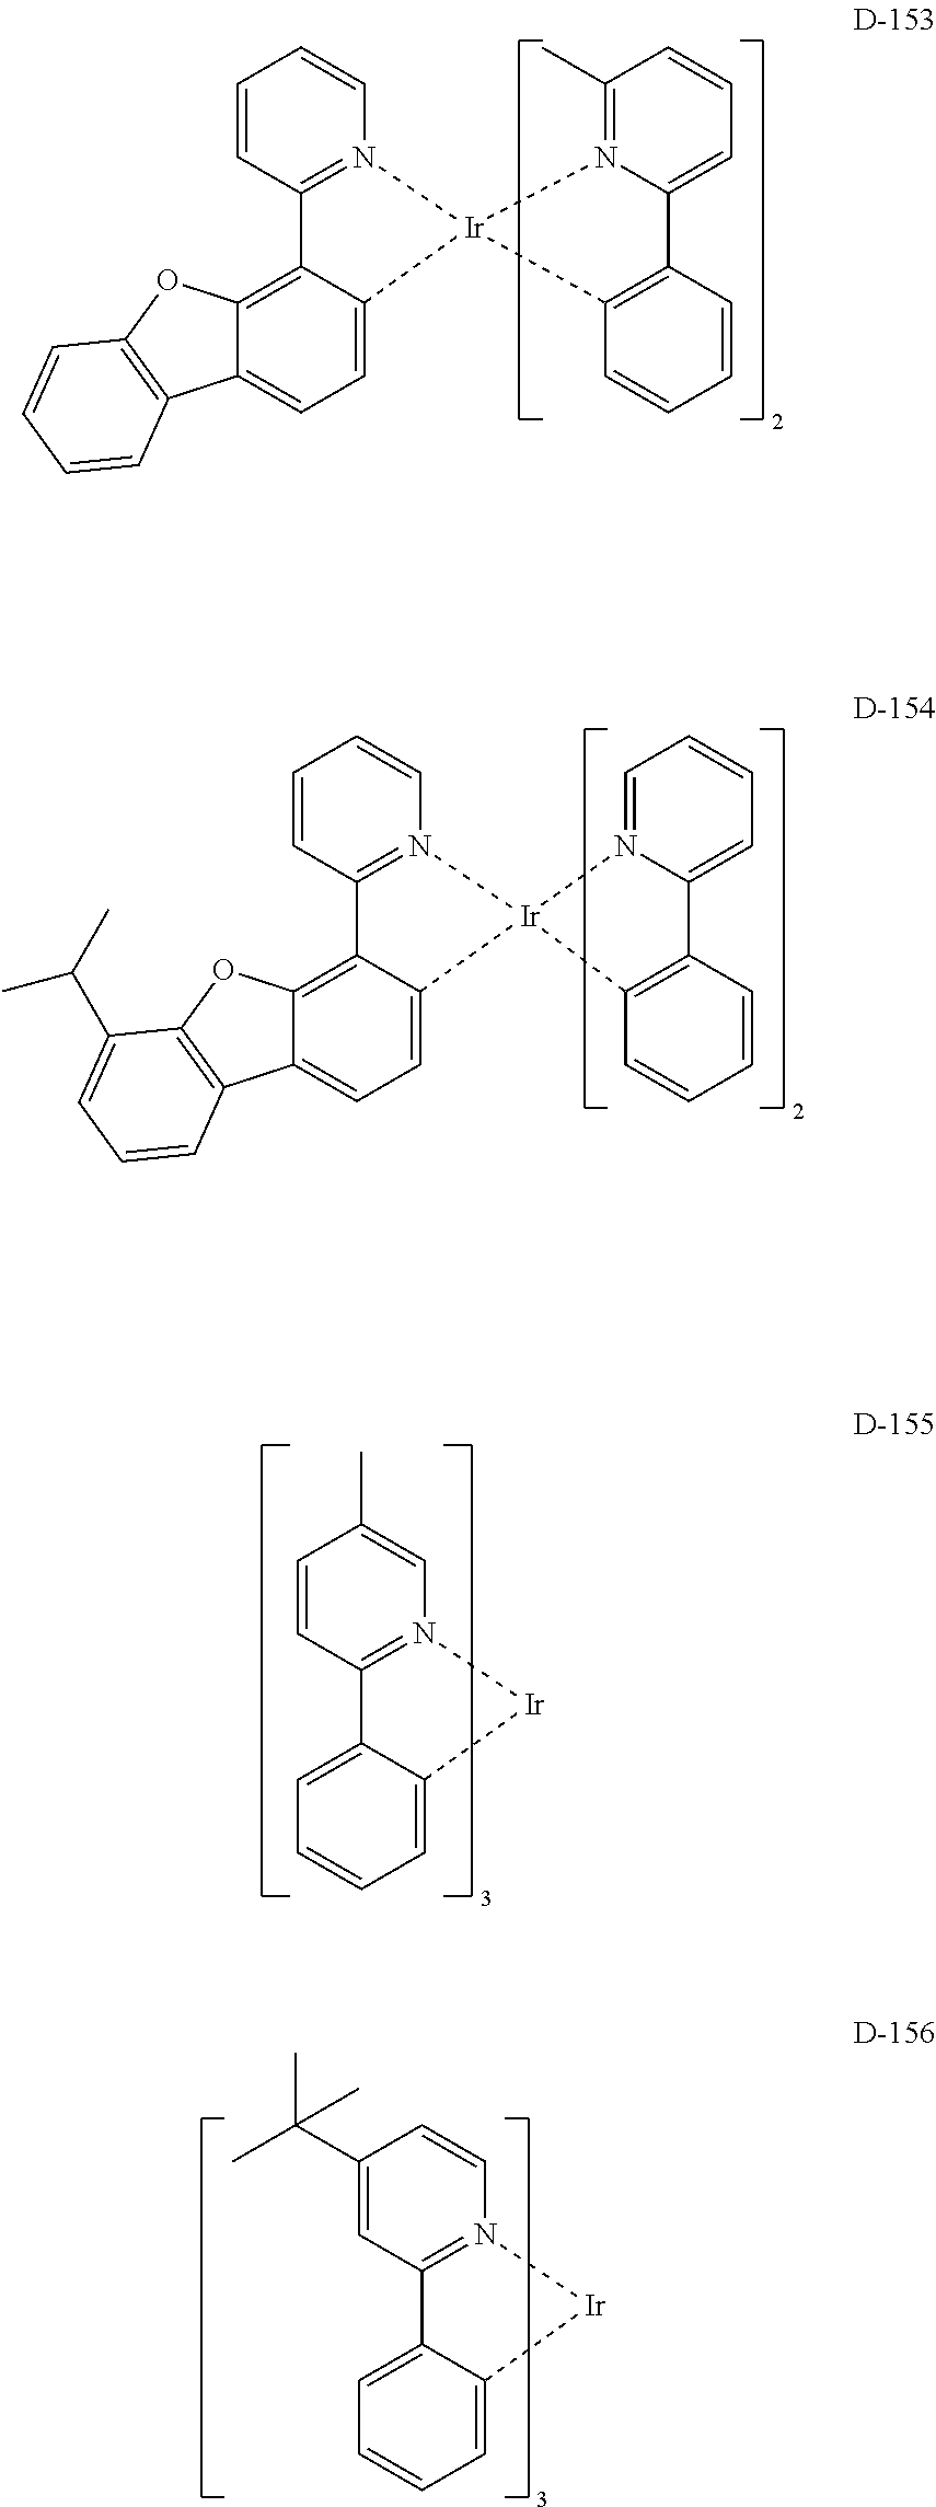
C1=CN2=C(C=C1)C1=C3C(=CC=C1[Ir]21N2=C(C)C=CC=C2C2=C1C=CC=C2)C1=C(O3)C=CC=C1.C1=CN2=C(C=C1)C1=C3C(=CC=C1[Ir]21N2=CC=CC=C2C2=C1C=CC=C2)C1=C(O3)C(C(C)C)=CC=C1.C1(C)=CN2=C(C=C1)C1=CC=CC=C1[Ir]2.C1=CN2=C(C=C1C(C)(C)C)C1=CC=CC=C1[Ir]2
